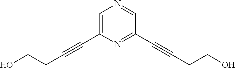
C1=C(C#CCCO)N=C(C#CCCO)C=N1
